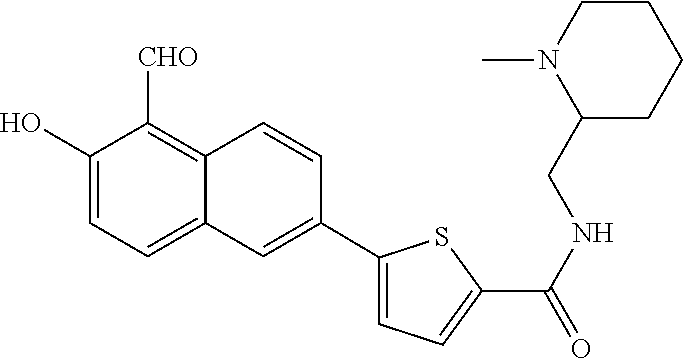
C1(O)=CC=C2C(=C1[CHO])C=CC(C1=CC=C(C(NCC3CCCCN3C)=O)S1)=C2
